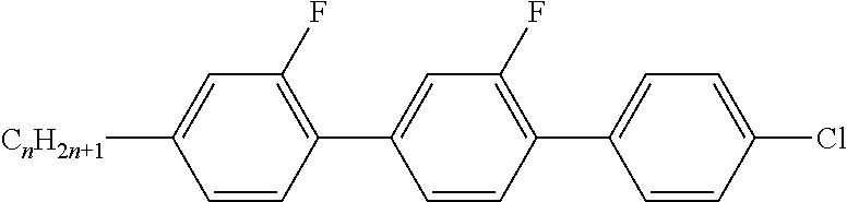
C1(C2=C(F)C=C([CnH2n+1])C=C2)=CC(F)=C(C2=CC=C(Cl)C=C2)C=C1
